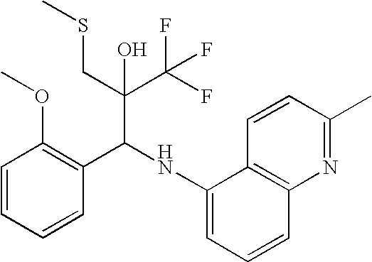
C1=CC=CC(C(NC2=CC=CC3=C2C=CC(C)=N3)C(C(F)(F)F)(CSC)O)=C1OC
